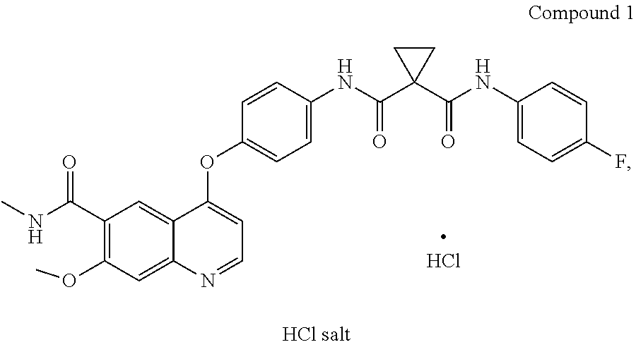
C1(C(NC)=O)=C(OC)C=C2C(=C1)C(OC1=CC=C(NC(C3(C(NC4=CC=C(F)C=C4)=O)CC3)=O)C=C1)=CC=N2.Cl
